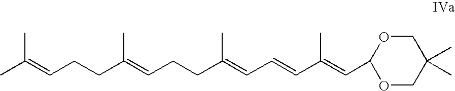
CC(=CCCC(=CCCC(=CC=CC(=CC1OCC(C)(C)CO1)C)C)C)C
